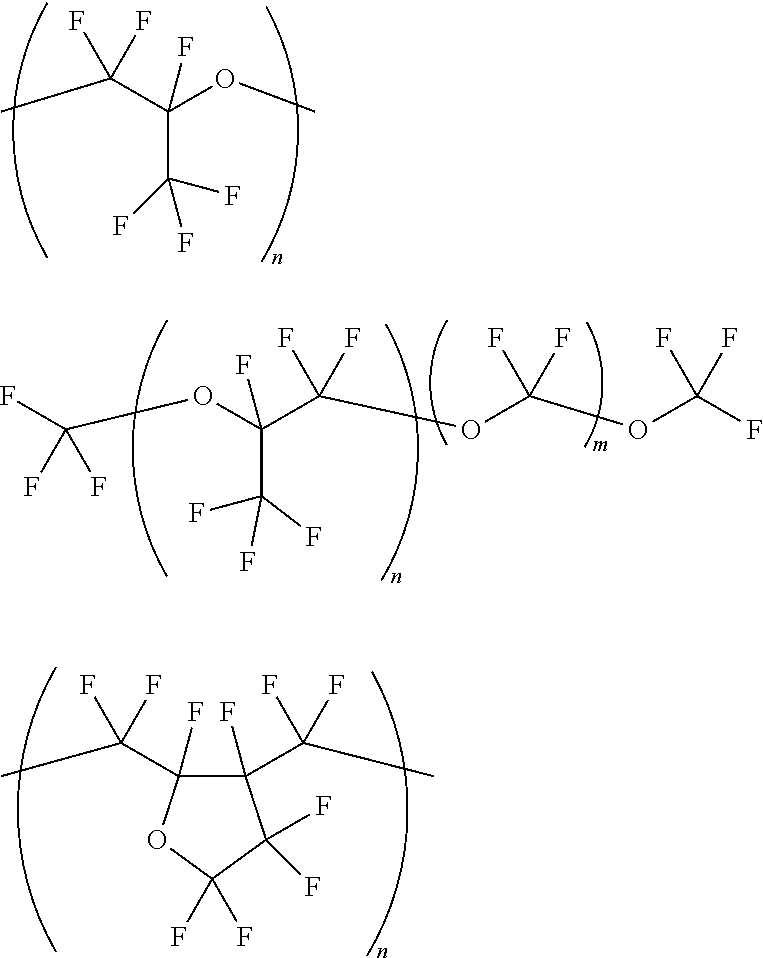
CC(C(OC)(F)C(F)(F)F)(F)F.FC(OC(C(OC(OC(F)(F)F)(F)F)(F)F)(C(F)(F)F)F)(F)F.C1(F)(C(C)(F)F)C(C(C)(F)F)(F)OC(F)(F)C1(F)F
